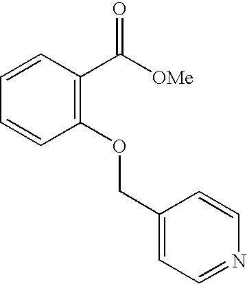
C1=CC(C([OMe])=O)=C(OCC2=CC=NC=C2)C=C1
